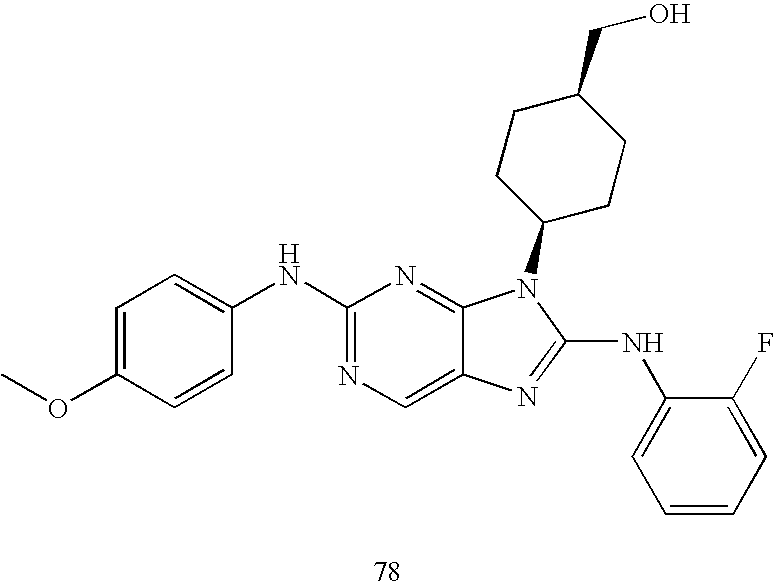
C1=C(OC)C=CC(NC2=NC=C3C(=N2)N(C2CCC(CO)CC2)C(NC2=CC=CC=C2F)=N3)=C1
